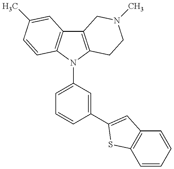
C12=C(N(C3=CC=CC(C4=CC5=C(C=CC=C5)S4)=C3)C3=C1C=C(C)C=C3)CCN(C)C2
